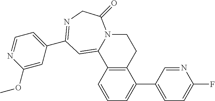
C1=CC2=C(C(C3=CC=C(F)N=C3)=C1)CCN1C2=CC(C2=CC=NC(OC)=C2)=NCC1=O
